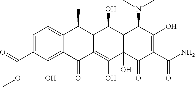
C1=C(C(OC)=O)C(O)=C2C(=C1)C(C)C1C(=C(O)C3(O)C(C1O)C(N(C)C)C(O)=C(C(N)=O)C3=O)C2=O
